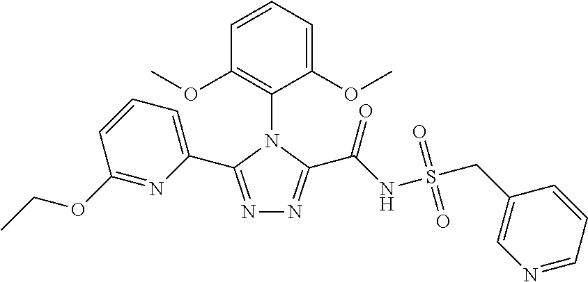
N1=C(C2=CC=CC(OCC)=N2)N(C2=C(OC)C=CC=C2OC)C(C(NS(CC2=CN=CC=C2)(=O)=O)=O)=N1
